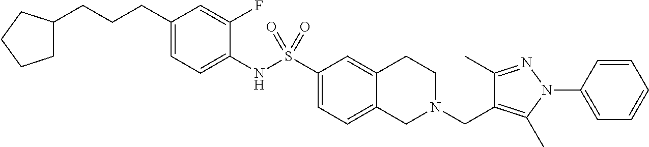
C1(CCCC2CCCC2)=CC=C(NS(C2=CC=C3C(=C2)CCN(CC2=C(C)N(C4=CC=CC=C4)N=C2C)C3)(=O)=O)C(F)=C1
